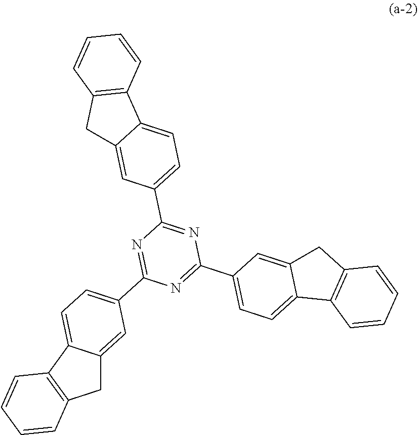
C12=CC(C3=NC(C4=CC=C5C(=C4)CC4=C5C=CC=C4)=NC(C4=CC=C5C(=C4)CC4=C5C=CC=C4)=N3)=CC=C1C1=C(C2)C=CC=C1
